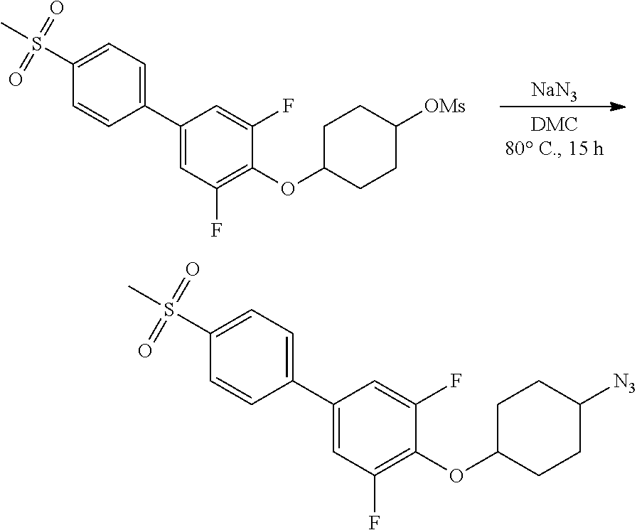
C1(C2=CC=C(S(C)(=O)=O)C=C2)=CC(F)=C(OC2CCC([N3])CC2)C(F)=C1.C1(C2=CC=C(S(C)(=O)=O)C=C2)=CC(F)=C(OC2CCC([OMs])CC2)C(F)=C1.[NaN3]
